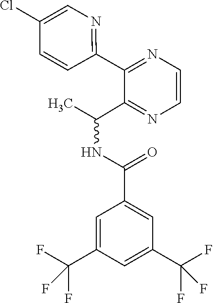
C(NC(C)C1=NC=CN=C1C1=NC=C(Cl)C=C1)(C1=CC(C(F)(F)F)=CC(C(F)(F)F)=C1)=O
